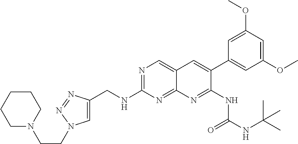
C1(CNC2=NC=C3C(=N2)N=C(NC(NC(C)(C)C)=O)C(C2=CC(OC)=CC(OC)=C2)=C3)=CN(CCN2CCCCC2)N=N1
